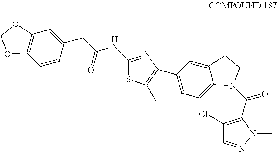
C12=C(C=CC(CC(NC3=NC(C4=CC=C5C(=C4)CCN5C(C4=C(Cl)C=NN4C)=O)=C(C)S3)=O)=C1)OCO2
